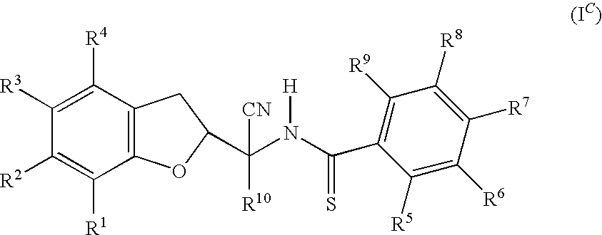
C12=C(C([R4])=C([R3])C([R2])=C1[R1])CC(C(N(C(C1=C([R9])C([R8])=C([R7])C([R6])=C1[R5])=S)[H])([CN])[R10])O2
